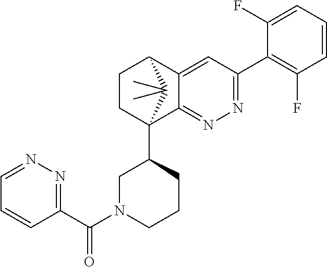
C1(F)=CC=CC(F)=C1C1=NN=C2C(=C1)C1CCC2(C2CN(C(C3=NN=CC=C3)=O)CCC2)C1(C)C
